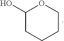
C1(O)CCCCO1
